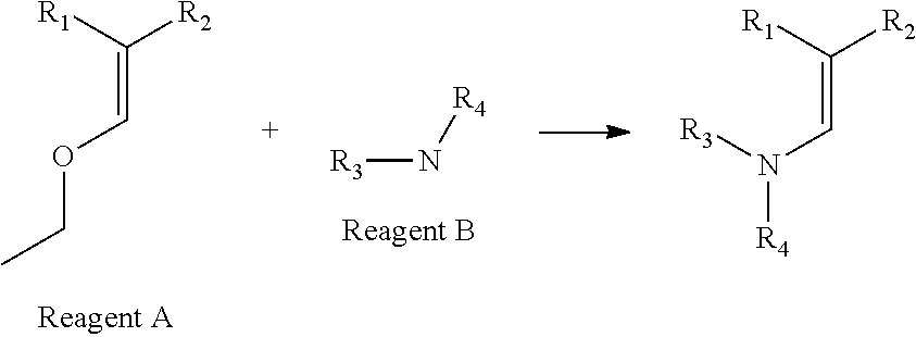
[R1]C([R2])=COCC.[R3]N[R4].[R1]C([R2])=CN([R4])[R3]
